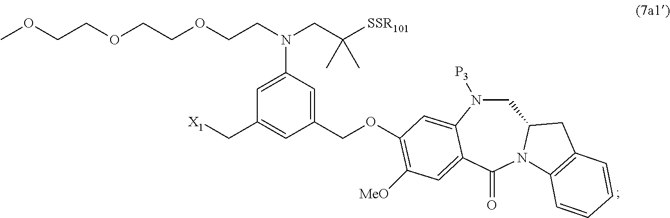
O(C1=C([MeO])C=C2C(=C1)N([P3])CC1N(C2=O)C2=C(C1)C=CC=C2)CC1=CC(N(CC([SSR101])(C)C)CCOCCOCCOC)=CC(C[X1])=C1
